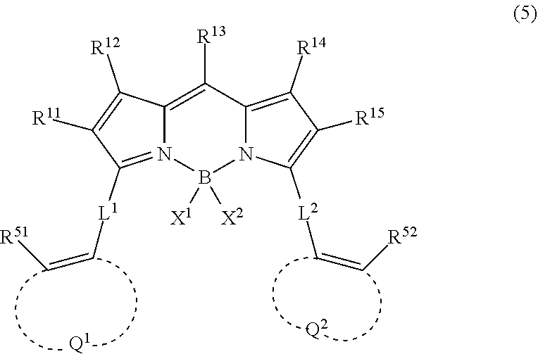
C12=C([R13])C3=C([R14])C([R15])=C([L2]C=C[R52])N3B([X2])([X1])N1=C([L1]C=C[R51])C([R11])=C2[R12].[Q1].[Q2]
